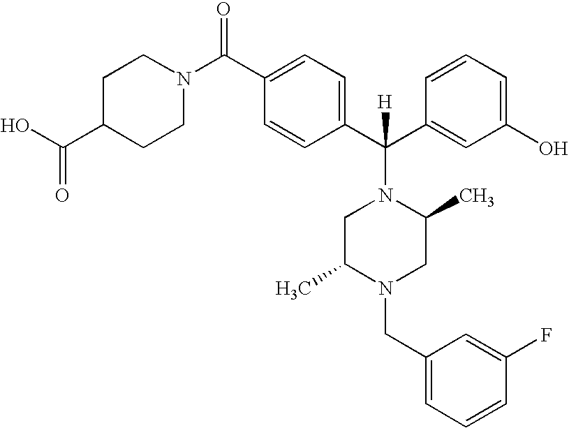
C1=CC(C(C2=CC(O)=CC=C2)(N2CC(C)N(CC3=CC=CC(F)=C3)CC2C)[H])=CC=C1C(N1CCC(C(O)=O)CC1)=O
